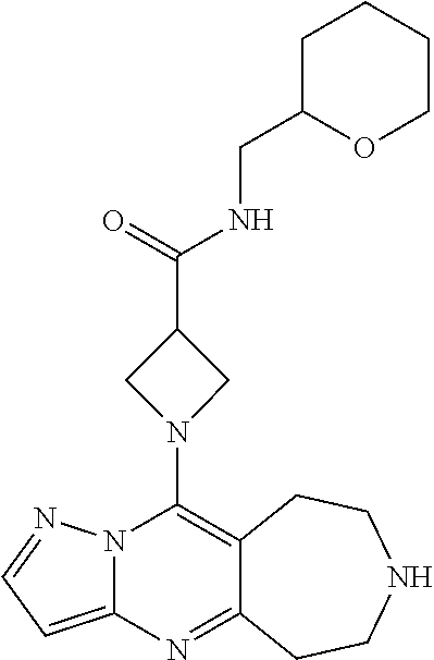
C12=C(N3CC(C(=O)NCC4OCCCC4)C3)N3C(=CC=N3)N=C1CCNCC2
